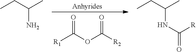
[R1]C(OC([R2])=O)=O.C(N)(CC)C.C(NC([R])=O)(CC)C
